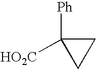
[Ph]C1([HO2C])CC1
